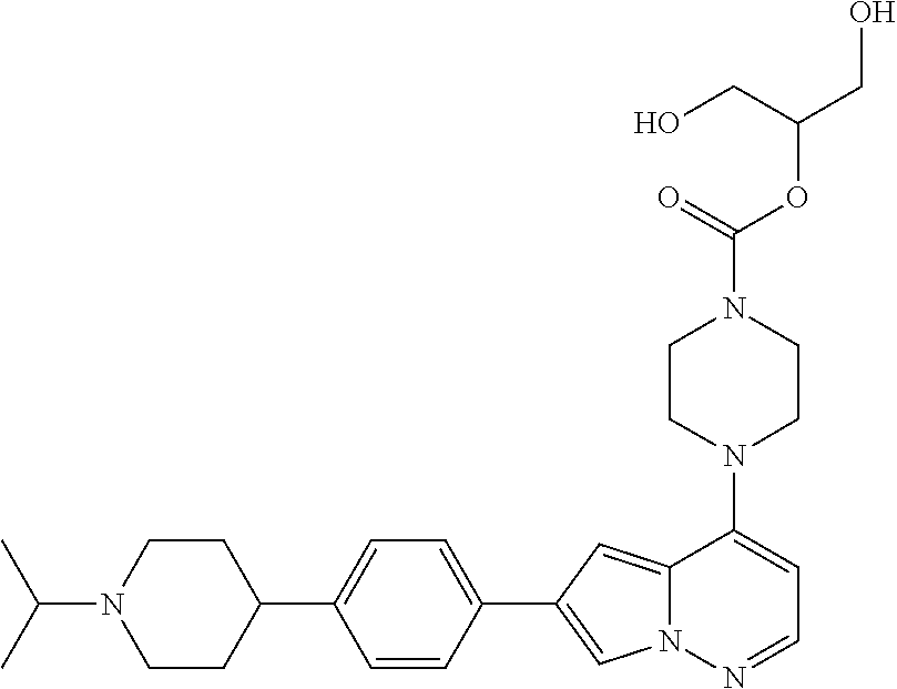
N1(C2=CC=NN3C2=CC(C2=CC=C(C4CCN(C(C)C)CC4)C=C2)=C3)CCN(C(OC(CO)CO)=O)CC1
